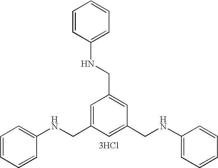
C1=CC=CC(NCC2=CC(CNC3=CC=CC=C3)=CC(CNC3=CC=CC=C3)=C2)=C1.[3HCl]
